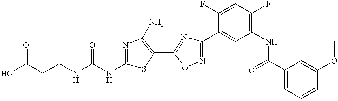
C(CNC(NC1=NC(N)=C(C2=NC(C3=CC(NC(C4=CC=CC(OC)=C4)=O)=C(F)C=C3F)=NO2)S1)=O)C(O)=O
